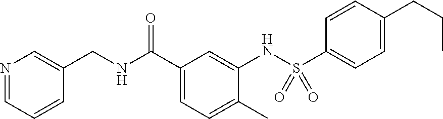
N1=CC=CC(CNC(C2=CC=C(C)C(NS(C3=CC=C(CCC)C=C3)(=O)=O)=C2)=O)=C1
